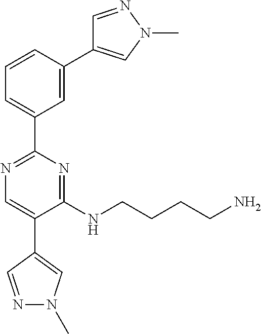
C1=C(C2=CN(C)N=C2)C=CC=C1C1=NC=C(C2=CN(C)N=C2)C(NCCCCN)=N1
